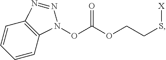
C1=CC2=C(C=C1)N(OC(OCCS[X])=O)N=N2
